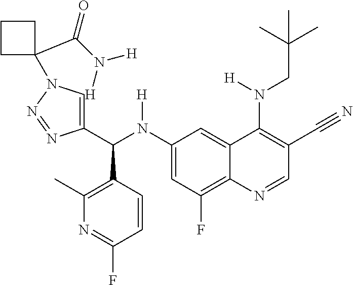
C1(N(C(C2=CN(C3(C(=O)N([H])[H])CCC3)N=N2)C2=C(C)N=C(F)C=C2)[H])=CC(F)=C2C(=C1)C(N(CC(C)(C)C)[H])=C(C#N)C=N2
